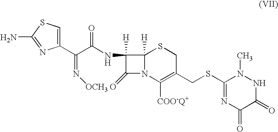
C(C(=N[OCH3])C1=CSC(N)=N1)(=O)NC1([H])C(=O)N2C1([H])SCC(CSC1=NC(=O)C(=O)NN1C)=C2[COO-Q+]
